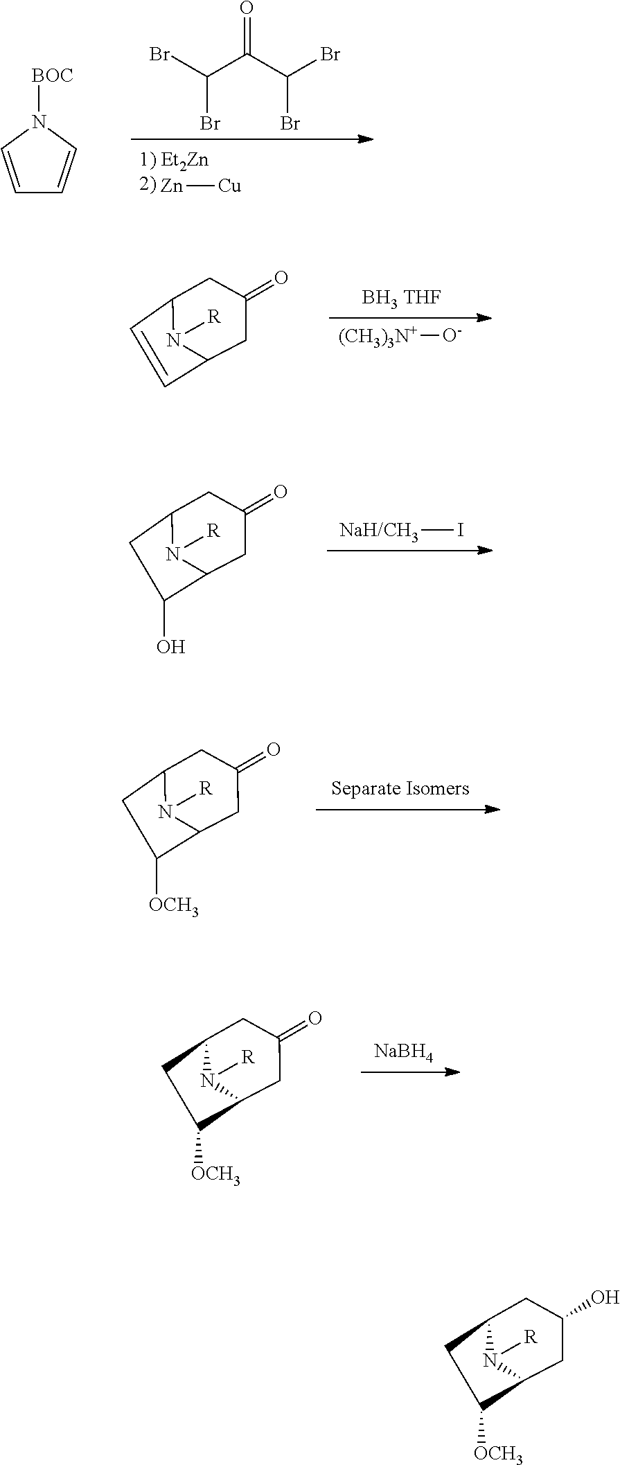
C1=CN([BOC])C=C1.C(C(C(Br)Br)=O)(Br)Br.[Zn][Cu].C12C=CC(CC(=O)C1)N2[R].[BH3 THF].[(CH3)3N+][O-].C12C(O)CC(CC(=O)C1)N2[R].[NaH/CH3]I.C12C([OCH3])CC(CC(=O)C1)N2[R].C12C([OCH3])CC(CC(=O)C1)N2[R].[NaBH4].C12C([OCH3])CC(CC(O)C1)N2[R]
